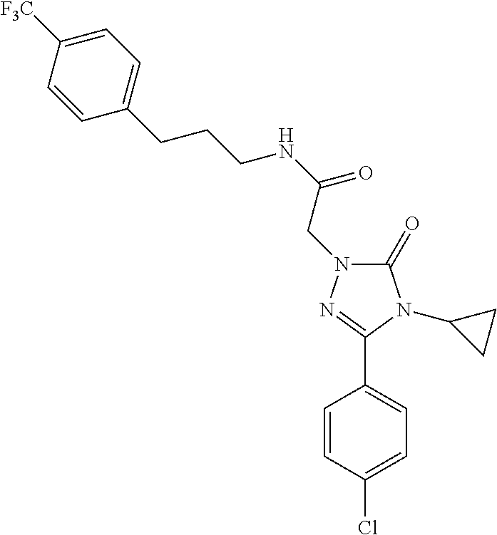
C(NC(=O)CN1C(=O)N(C2CC2)C(C2=CC=C(Cl)C=C2)=N1)CCC1=CC=C([F3C])C=C1
